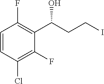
C1=CC(Cl)=C(F)C(C(CCI)O)=C1F
